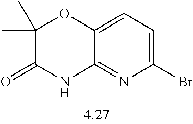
C12=CC=C(Br)N=C1NC(=O)C(C)(C)O2
